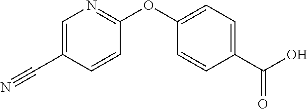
C1=C(C(=O)O)C=CC(OC2=NC=C(C#N)C=C2)=C1
